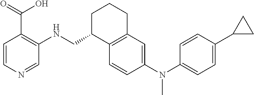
C1=CN=CC(NCC2C3=C(CCC2)C=C(N(C2=CC=C(C4CC4)C=C2)C)C=C3)=C1C(=O)O
